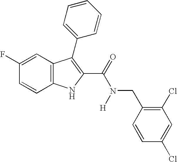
C1(F)=CC2=C(C=C1)NC(C(=O)N([H])CC1=C(Cl)C=C(Cl)C=C1)=C2C1=CC=CC=C1
